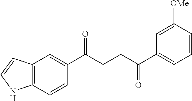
C12=C(C=CC(C(CCC(C3=CC=CC([OMe])=C3)=O)=O)=C1)NC=C2
